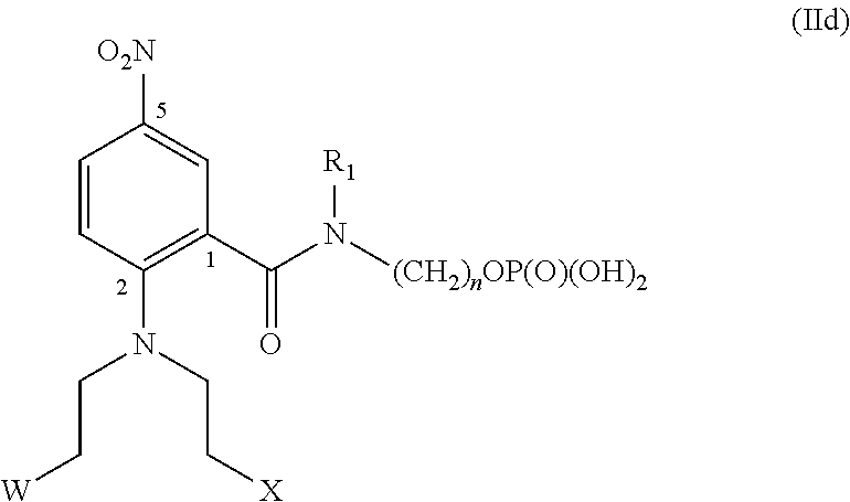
C1=CC(N(CC[X])CC[W])=C(C(N([(CH2)nOP(O)(OH)2])[R1])=O)C=C1[O2N]
